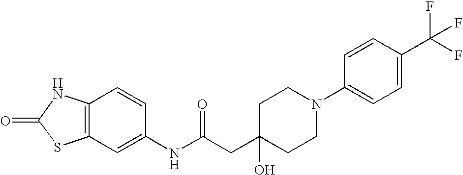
C12=C(C=CC(NC(CC3(O)CCN(C4=CC=C(C(F)(F)F)C=C4)CC3)=O)=C1)NC(=O)S2
